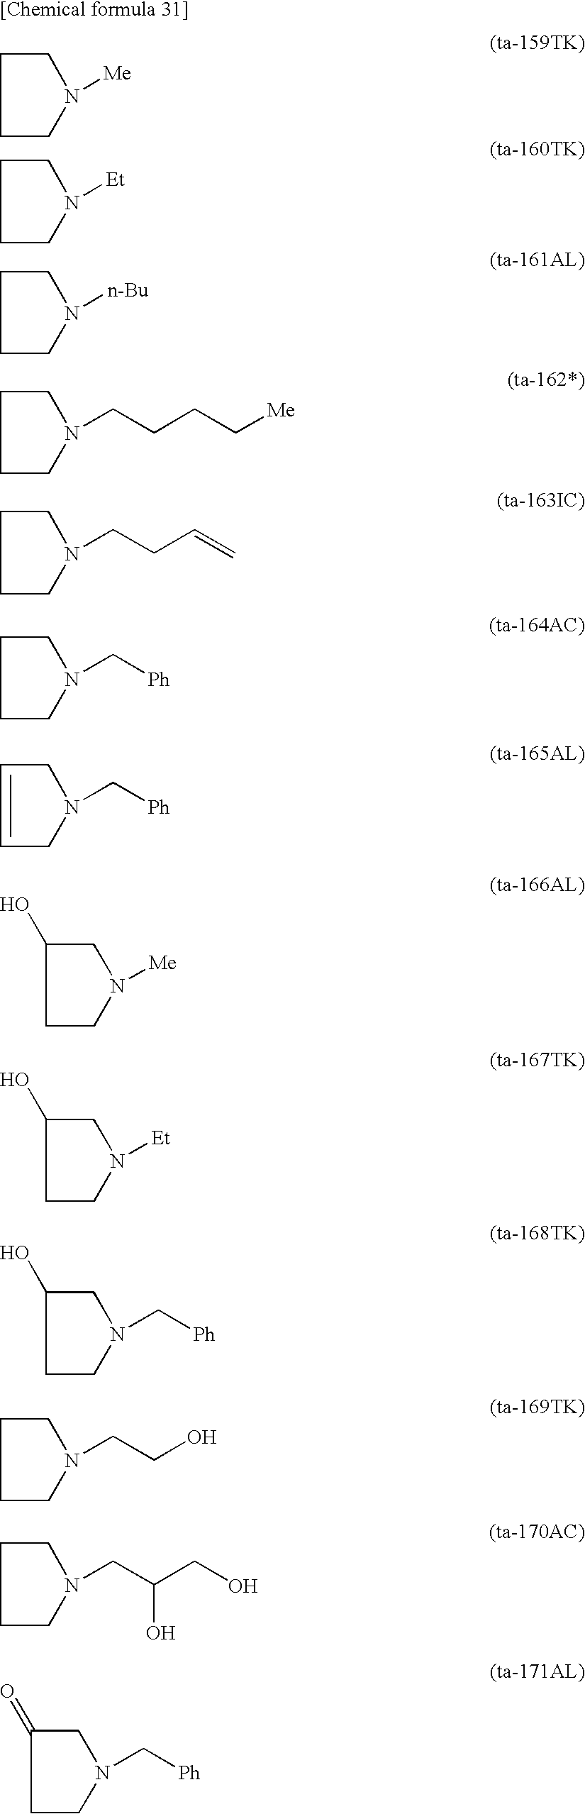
C1CN([Me])CC1.C1CN([Et])CC1.C1CN([n-Bu])CC1.C1CN(CCCC[Me])CC1.C1CN(CCC=C)CC1.C1CN(C[Ph])CC1.C1=CCN(C[Ph])C1.C1CN([Me])CC1O.C1CN([Et])CC1O.C1CN(C[Ph])CC1O.C1CN(CCO)CC1.C1CN(CC(CO)O)CC1.C1CN(C[Ph])CC1=O
